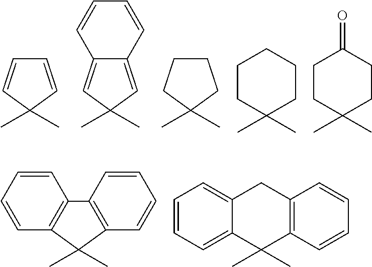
C1=CC(C)(C)C=C1.C12=CC(C)(C)C=C1C=CC=C2.C1CCC(C)(C)C1.C1CC(C)(C)CCC1.C1CC(C)(C)CCC1=O.C1(C)(C)C2=C(C=CC=C2)C2=C1C=CC=C2.C12=CC=CC=C1C(C)(C)C1=C(C2)C=CC=C1
